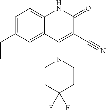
C1=C(CC)C=C2C(=C1)NC(=O)C(C#N)=C2N1CCC(F)(F)CC1
